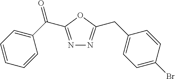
C(C1=NN=C(CC2=CC=C(Br)C=C2)O1)(=O)C1=CC=CC=C1
